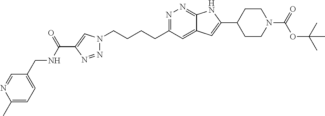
N1=C(CCCCN2N=NC(C(NCC3=CC=C(C)N=C3)=O)=C2)C=C2C(=N1)NC(C1CCN(C(OC(C)(C)C)=O)CC1)=C2
